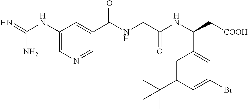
C1=C(C(C)(C)C)C=C(Br)C=C1C(NC(CNC(C1=CC(NC(=N)N)=CN=C1)=O)=O)C[COOH]
